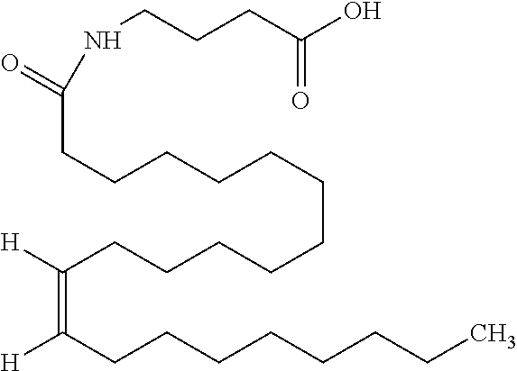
N(CCCC(=O)O)C(CCCCCCCCCCCC([H])=C(CCCCCCCC)[H])=O
